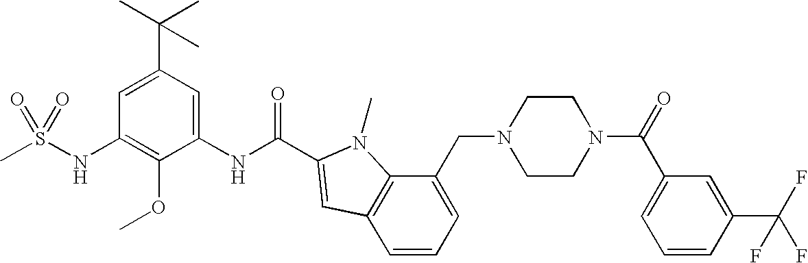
CS(NC1=C(OC)C(NC(=O)C2=CC3=C(C(CN4CCN(C(=O)C5=CC=CC(C(F)(F)F)=C5)CC4)=CC=C3)N2C)=CC(C(C)(C)C)=C1)(=O)=O
